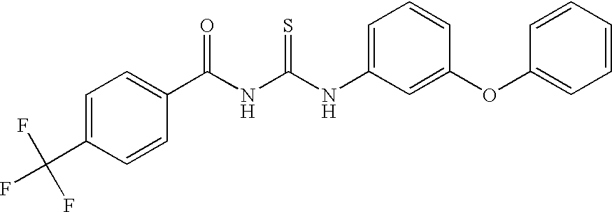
C(NC(NC1=CC=CC(OC2=CC=CC=C2)=C1)=S)(=O)C1=CC=C(C(F)(F)F)C=C1
